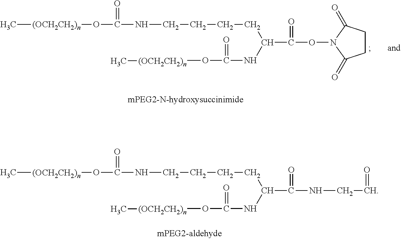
C[(OCH2CH2)n]OC(=O)NCCCCC(C(=O)ON1C(=O)CCC1=O)NC(=O)O[(OCH2CH2)n]C.C[(OCH2CH2)n]OC(=O)NCCCCC(C(=O)NCC=O)NC(=O)O[(OCH2CH2)n]C
